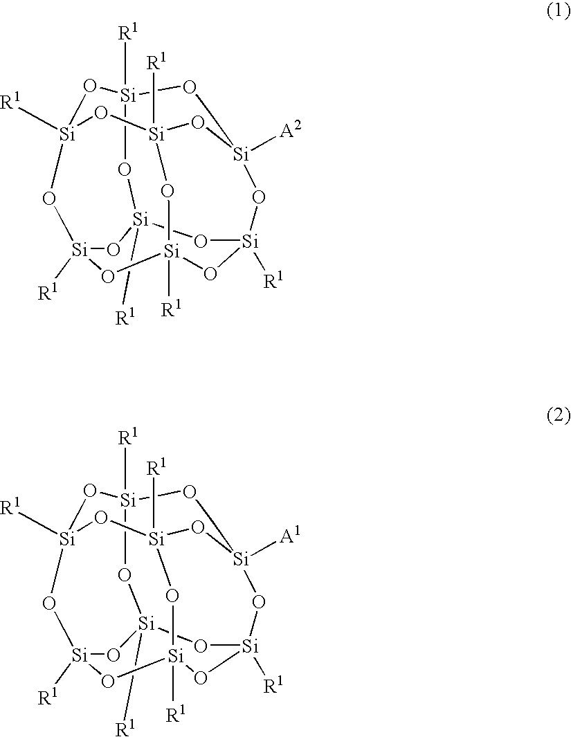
O1[Si]2([R1])O[Si]3([R1])O[Si]4([A2])CO[Si]1([R1])O[Si]1([R1])O[Si]([R1])(O2)O[Si]([R1])(O[Si]([R1])(O1)O4)O3.O1[Si]2([R1])O[Si]3([R1])O[Si]4([A1])CO[Si]1([R1])O[Si]1([R1])O[Si]([R1])(O2)O[Si]([R1])(O[Si]([R1])(O1)O4)O3
